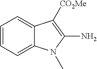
C1=CC=C2C(=C1)C([CO2Me])=C(N)N2C
